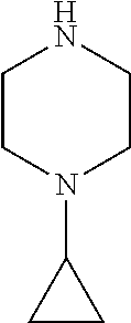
C1CN(C2CC2)CCN1
